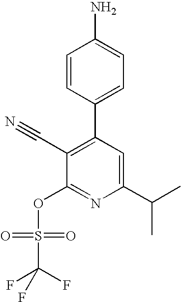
C1=CC(C2=C(C#N)C(OS(C(F)(F)F)(=O)=O)=NC(C(C)C)=C2)=CC=C1N
